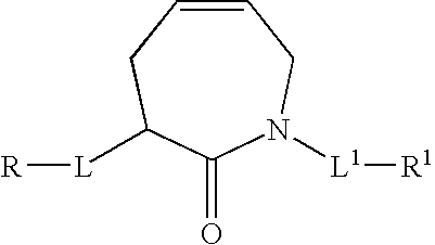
C1(=O)N([L1][R1])CC=CCC1[L][R]
